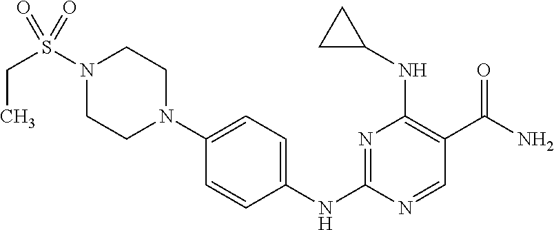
C1=CC(NC2=NC(NC3CC3)=C(C(N)=O)C=N2)=CC=C1N1CCN(S(CC)(=O)=O)CC1
